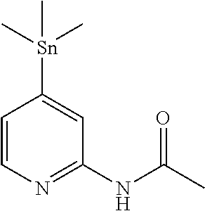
C1=CN=C(NC(C)=O)C=C1[Sn](C)(C)C
